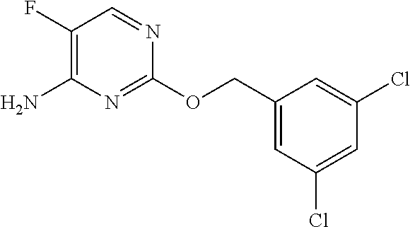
C1(F)=C(N)N=C(OCC2=CC(Cl)=CC(Cl)=C2)N=C1
